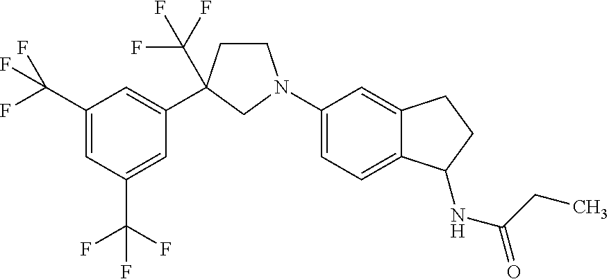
C1CC(C(F)(F)F)(C2=CC(C(F)(F)F)=CC(C(F)(F)F)=C2)CN1C1=CC=C2C(=C1)CCC2NC(=O)CC
